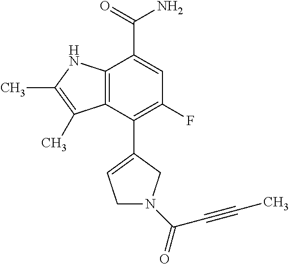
C12=C(NC(C)=C1C)C(C(=O)N)=CC(F)=C2C1=CCN(C(C#CC)=O)C1
